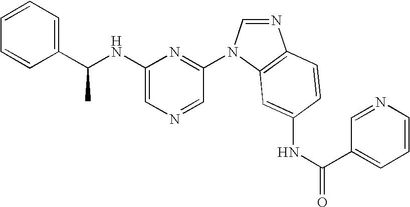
C1(NC(C2=CC=CC=C2)C)=CN=CC(N2C=NC3=C2C=C(NC(=O)C2=CC=CN=C2)C=C3)=N1
